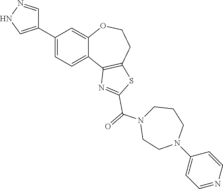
C1(C2=CNN=C2)=CC=C2C(=C1)OCCC1=C2N=C(C(N2CCCN(C3=CC=NC=C3)CC2)=O)S1
